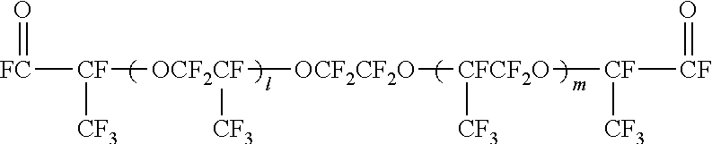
[FC](=O)[CF]([CF3])[OCF2CF]([OCF2CF2O][CFCF2O]([CF]([CF3])[CF]=O)[CF3])[CF3]
